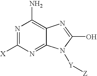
N1=C([X])N=C2C(=C1N)N=C(O)N2[Y][Z]
